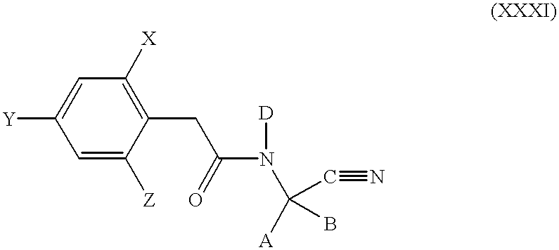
[Y]C1=CC([X])=C(CC(N([D])C([A])(C#N)B)=O)C([Z])=C1
